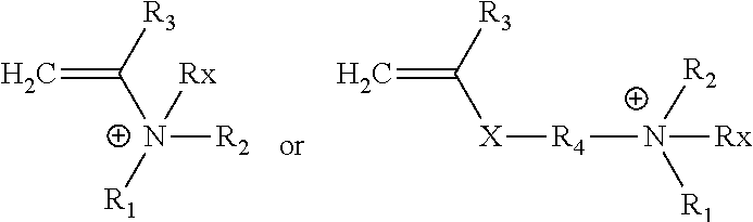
C=C([R3])[N+]([R1])([R2])[Rx].C=C([R3])[X][R4][N+]([R2])([R1])[Rx]
